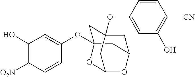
C1C2(OC3=CC(O)=C([O2N])C=C3)CC3CC1(OC1=CC(O)=C([CN])C=C1)CC(O2)O3
